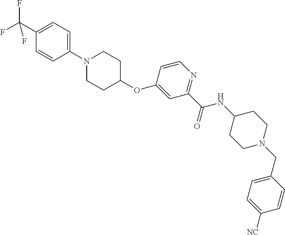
C1(C(F)(F)F)=CC=C(N2CCC(OC3=CC(C(NC4CCN(CC5=CC=C([NC])C=C5)CC4)=O)=NC=C3)CC2)C=C1
